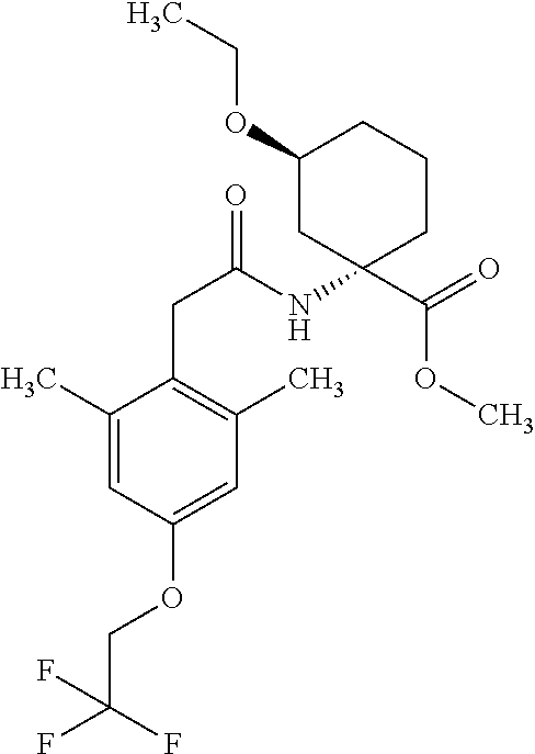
C1(C)=CC(OCC(F)(F)F)=CC(C)=C1CC(=O)NC1(C(=O)OC)CCCC(OCC)C1
